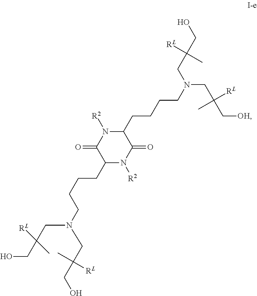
C1(CCCCN(CC(CO)(C)[RL])CC(CO)([RL])C)N([R2])C(=O)C(CCCCN(CC(C[OH])([RL])C)CC(CO)([RL])C)N([R2])C1=O
